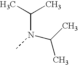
C(N(C)C(C)C)(C)C
